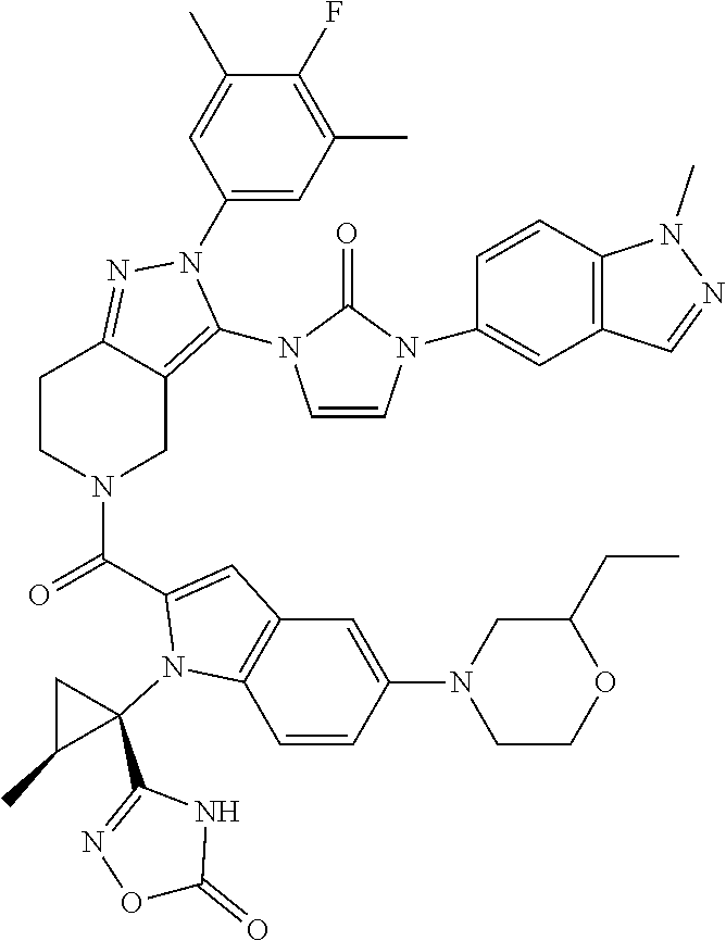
C1(F)=C(C)C=C(N2C(N3C=CN(C4=CC5=C(C=C4)N(C)N=C5)C3=O)=C3CN(C(=O)C4=CC5=C(C=CC(N6CCOC(CC)C6)=C5)N4C4(C5=NOC(=O)N5)CC4C)CCC3=N2)C=C1C
